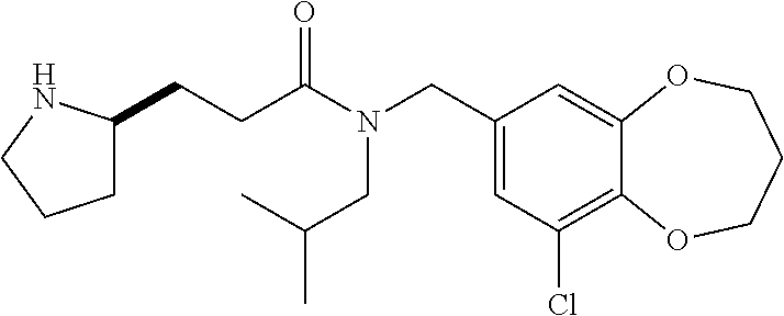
C1(CN(CC(C)C)C(=O)CCC2CCCN2)=CC(Cl)=C2C(=C1)OCCCO2
